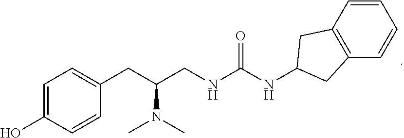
C1=CC2=C(C=C1)CC(NC(NCC(CC1=CC=C(O)C=C1)N(C)C)=O)C2
